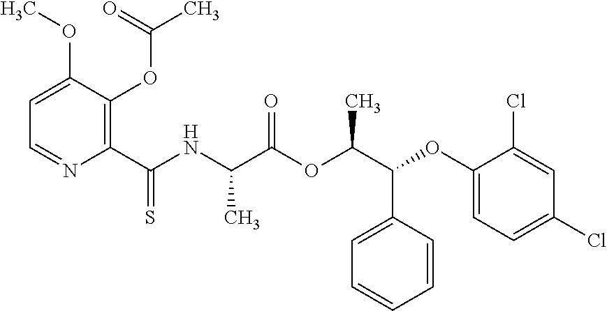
C1=C(OC)C(OC(C)=O)=C(C(NC(C(OC(C(OC2=CC=C(Cl)C=C2Cl)C2=CC=CC=C2)C)=O)C)=S)N=C1
